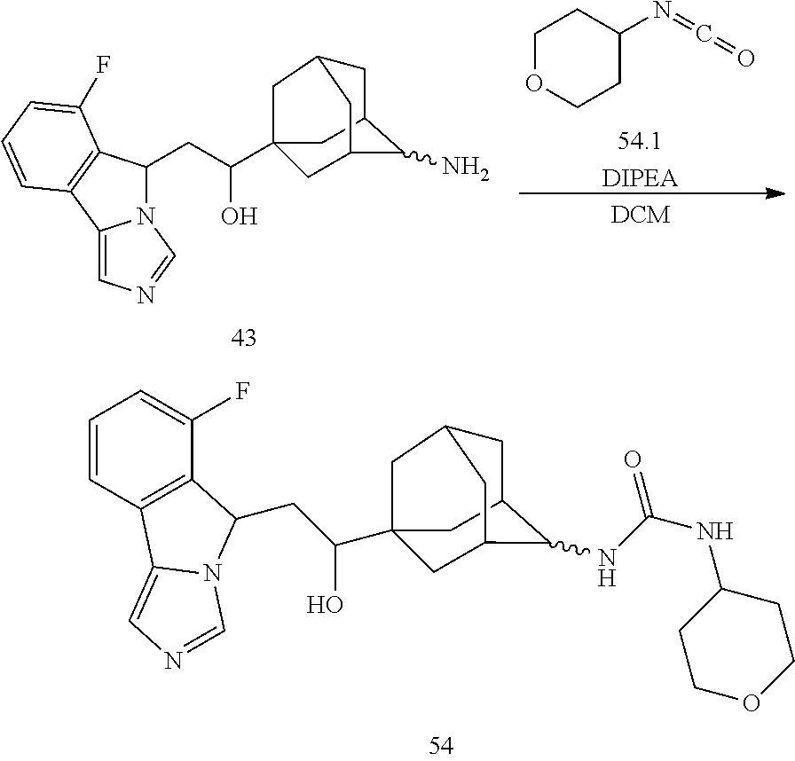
C12=CN=CN1C(CC(O)C13CC4CC(C(N)C(C1)C4)C3)C1=C2C=CC=C1F.O1CCC(N=C=O)CC1.[DIPEA].C12=CN=CN1C(CC(O)C13CC4CC(C(NC(NC5CCOCC5)=O)C(C1)C4)C3)C1=C2C=CC=C1F
